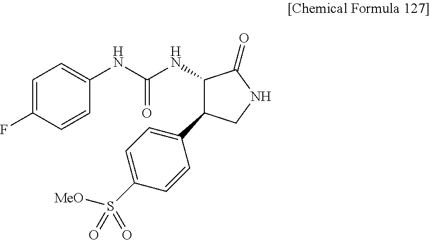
C1=C(F)C=CC(NC(=O)NC2C(C3=CC=C(S([MeO])(=O)=O)C=C3)CNC2=O)=C1
